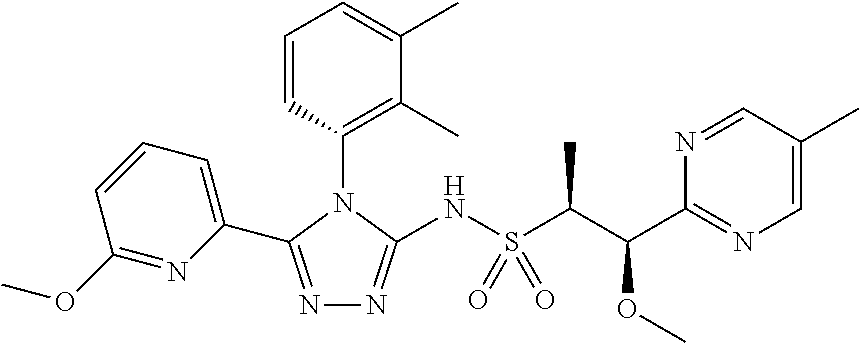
N1=C(C2=CC=CC(OC)=N2)N(C2=C(C)C(C)=CC=C2)C(NS(C(C)C(OC)C2=NC=C(C)C=N2)(=O)=O)=N1
